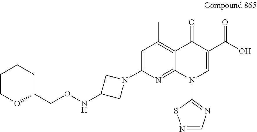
N(C1CN(C2=CC(C)=C3C(=N2)N(C2=NC=NS2)C=C(C(O)=O)C3=O)C1)OCC1OCCCC1
